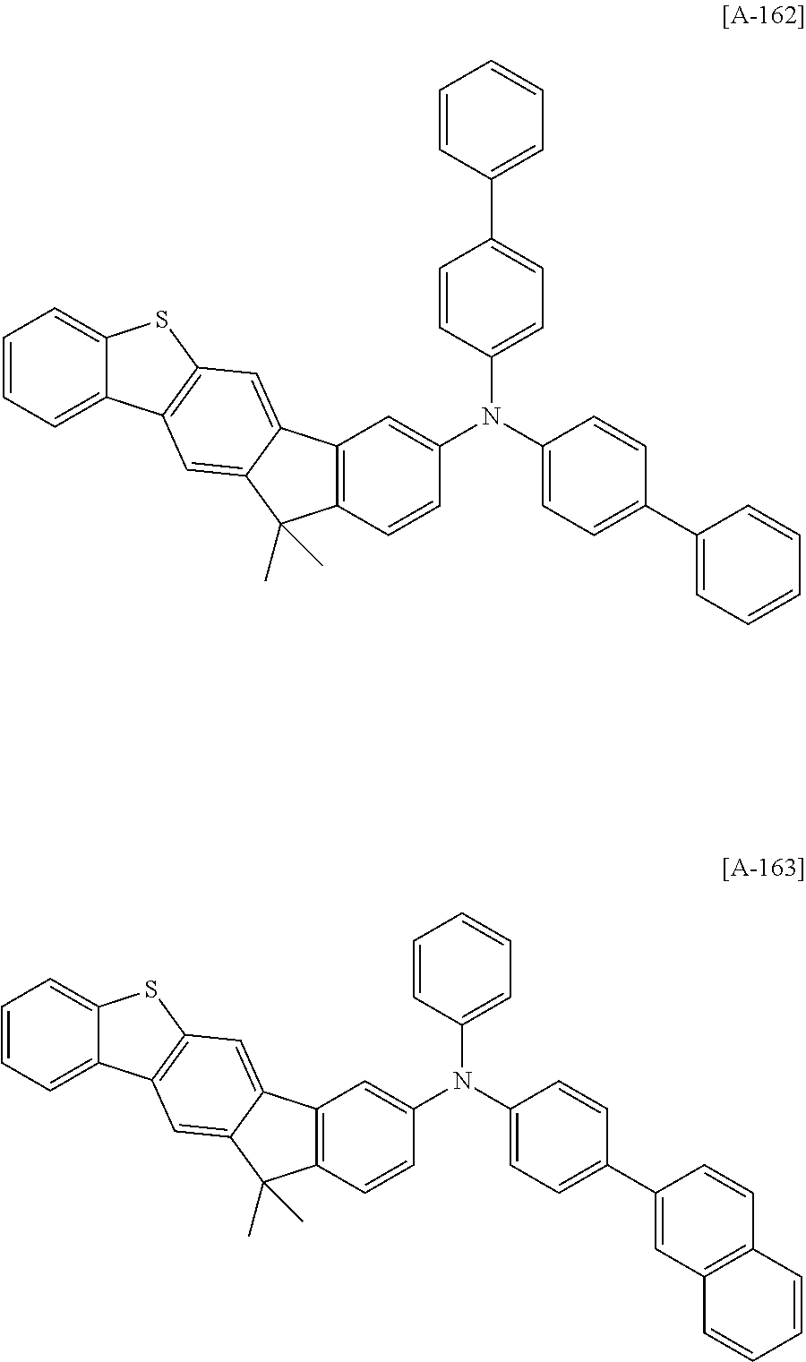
C1=CC=C2C(=C1)SC1=C2C=C2C(=C1)C1=C(C2(C)C)C=CC(N(C2=CC=C(C3=CC=CC=C3)C=C2)C2=CC=C(C3=CC=CC=C3)C=C2)=C1.C1=CC=C2C(=C1)SC1=C2C=C2C(=C1)C1=C(C2(C)C)C=CC(N(C2=CC=C(C3=CC4=C(C=C3)C=CC=C4)C=C2)C2=CC=CC=C2)=C1
